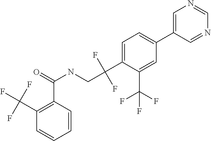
C1=C(C2=CC=C(C(F)(F)CNC(C3=C(C(F)(F)F)C=CC=C3)=O)C(C(F)(F)F)=C2)C=NC=N1
